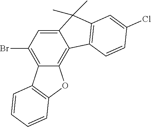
C12=CC(Br)=C3C(=C1C1=C(C2(C)C)C=C(Cl)C=C1)OC1=C3C=CC=C1
